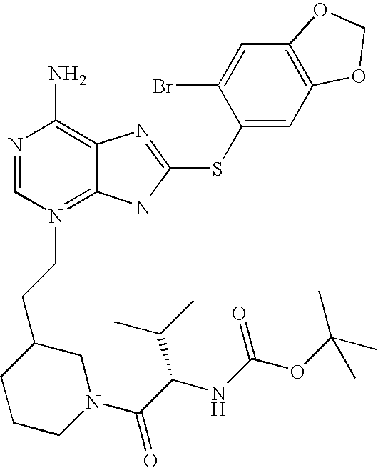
N1=CN(CCC2CCCN(C(C(NC(OC(C)(C)C)=O)C(C)C)=O)C2)=C2C(=C1N)N=C(SC1=CC3=C(C=C1Br)OCO3)N2
